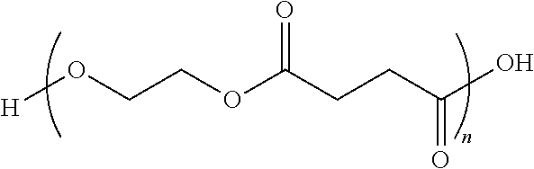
[H]OCCOC(CCC(O)=O)=O
